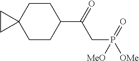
C1(C(=O)CP([OMe])(=O)[MeO])CCC2(CC1)CC2
